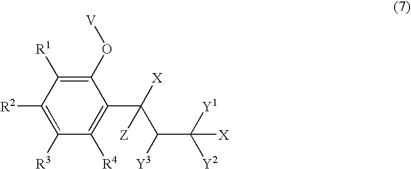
C1(O[V])=C([R1])C([R2])=C([R3])C([R4])=C1C(C(C([Y2])([Y1])[X])[Y3])([Z])[X]
